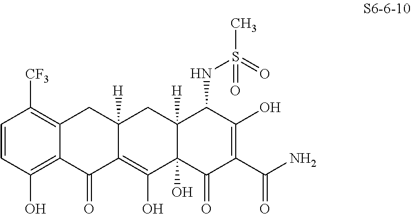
C1=CC(O)=C2C(=C1[CF3])CC1([H])C(=C(O)C3(O)C([H])(C1)C(NS(=O)(C)=O)C(O)=C(C(N)=O)C3=O)C2=O
